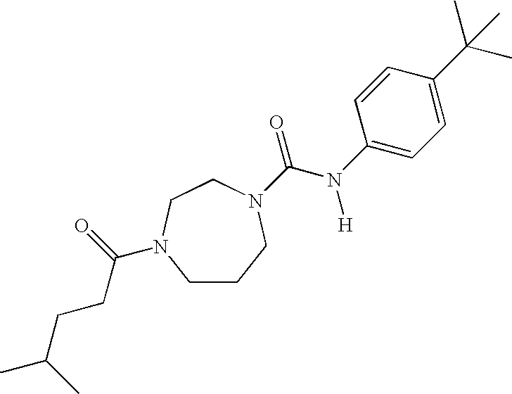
C1CCN(C(=O)N([H])C2=CC=C(C(C)(C)C)C=C2)CCN1C(=O)CCC(C)C
